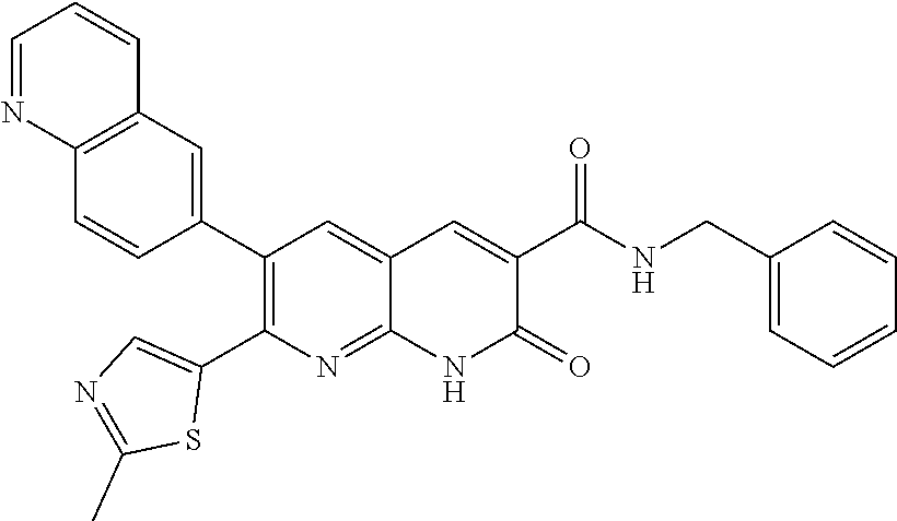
C12=C(C=C(C3=C(C4=CN=C(C)S4)N=C4C(=C3)C=C(C(NCC3=CC=CC=C3)=O)C(=O)N4)C=C1)C=CC=N2
